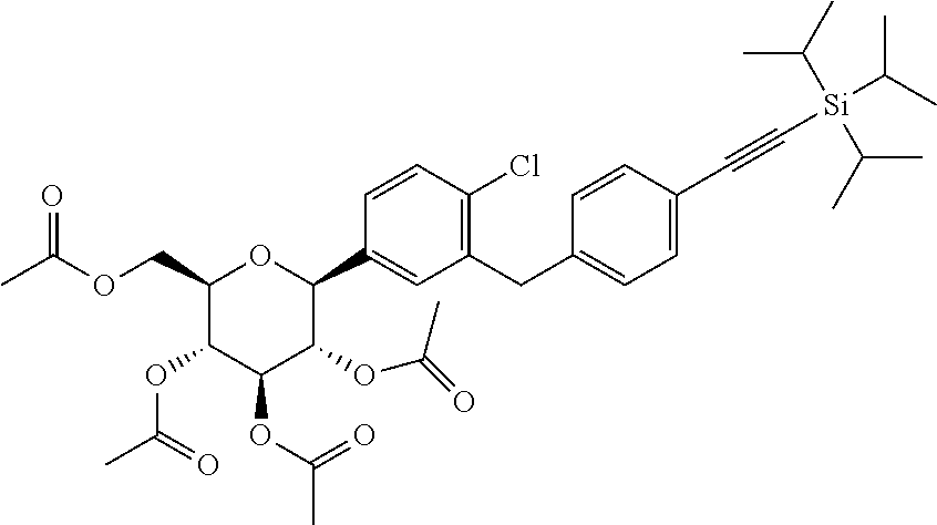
C1(COC(C)=O)C(OC(C)=O)C(OC(C)=O)C(OC(=O)C)C(C2=CC(CC3=CC=C(C#C[Si](C(C)C)(C(C)C)C(C)C)C=C3)=C(Cl)C=C2)O1
